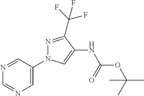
N1=CC(N2N=C(C(F)(F)F)C(NC(OC(C)(C)C)=O)=C2)=CN=C1
